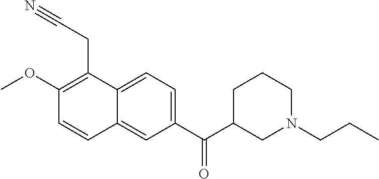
C1(OC)=C(CC#N)C2=CC=C(C(C3CN(CCC)CCC3)=O)C=C2C=C1
